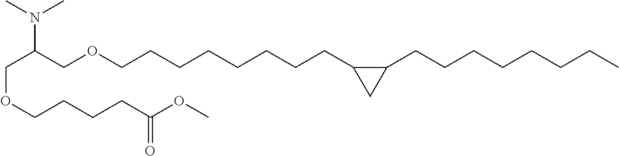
C(OCCCCC(OC)=O)C(COCCCCCCCCC1C(CCCCCCCC)C1)N(C)C
